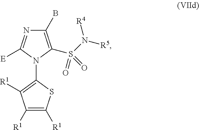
C1([R1])=C([R1])SC(N2C(S(N([R5])[R4])(=O)=O)=C(B)N=C2[E])=C1[R1]
